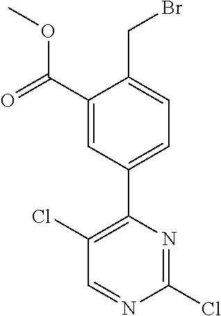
C1(Cl)=C(C2=CC=C(CBr)C(C(=O)OC)=C2)N=C(Cl)N=C1
